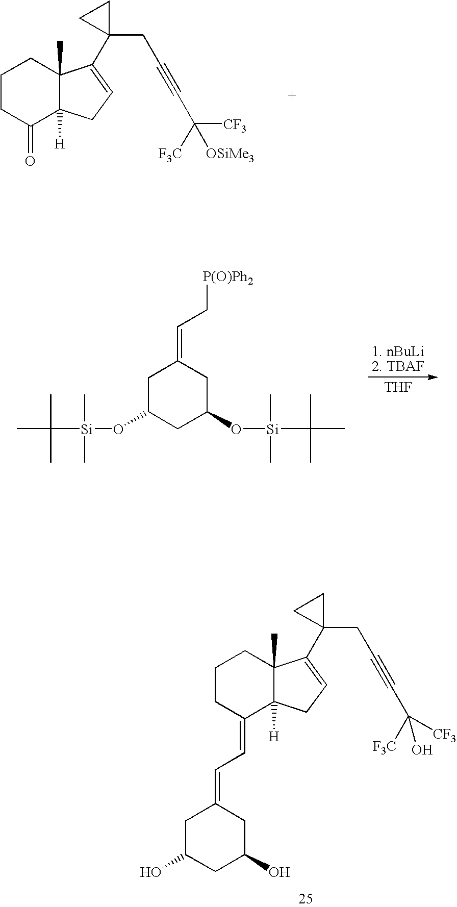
C1CC(=CC=C2CC(O)CC(O)C2)C2([H])C(C)(C1)C(C1(CC#CC([F3C])([CF3])O)CC1)=CC2.C1CC(=O)C2([H])C(C)(C1)C(C1(CC#CC([CF3])([F3C])[OSiMe3])CC1)=CC2.[THF].C1C(O[Si](C)(C)C(C)(C)C)CC(O[Si](C)(C)C(C)(C)C)CC1=CC[P(O)Ph2]
